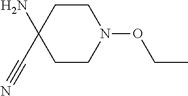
C1CN(OCC)CCC1(N)C#N
